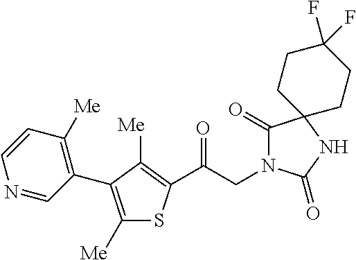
C(CN1C(=O)C2(NC1=O)CCC(F)(F)CC2)(=O)C1=C([Me])C(C2=C([Me])C=CN=C2)=C([Me])S1
